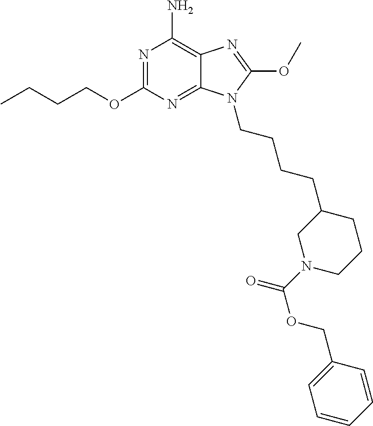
N1=C(OCCCC)N=C2C(=C1N)N=C(OC)N2CCCCC1CN(C(OCC2=CC=CC=C2)=O)CCC1
